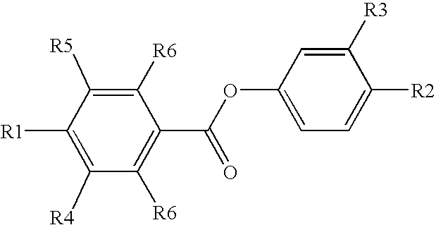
C1([R6])=C([R5])C([R1])=C([R4])C([R6])=C1C(OC1=CC=C([R2])C([R3])=C1)=O
